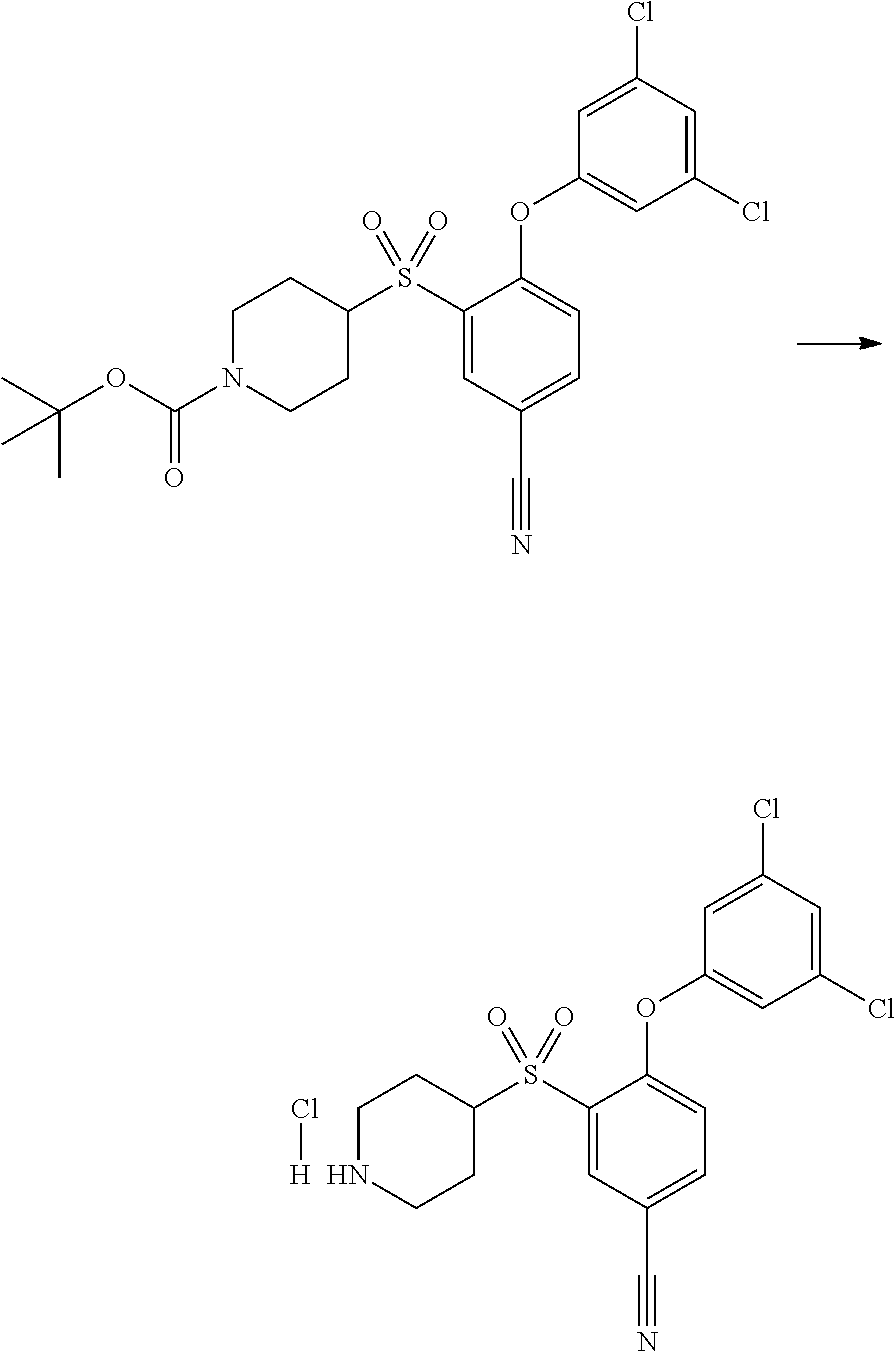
C1(Cl)=CC(Cl)=CC(OC2=CC=C(C#N)C=C2S(C2CCNCC2)(=O)=O)=C1.[H]Cl.C1(Cl)=CC(Cl)=CC(OC2=CC=C(C#N)C=C2S(C2CCN(C(=O)OC(C)(C)C)CC2)(=O)=O)=C1
